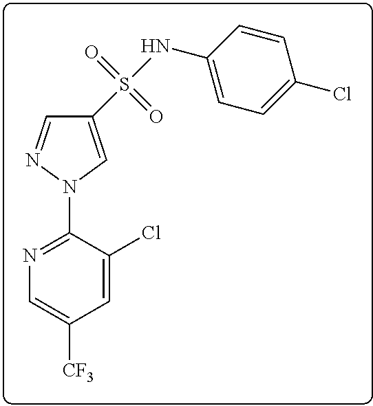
C1(S(NC2=CC=C(Cl)C=C2)(=O)=O)=CN(C2=NC=C([CF3])C=C2Cl)N=C1
